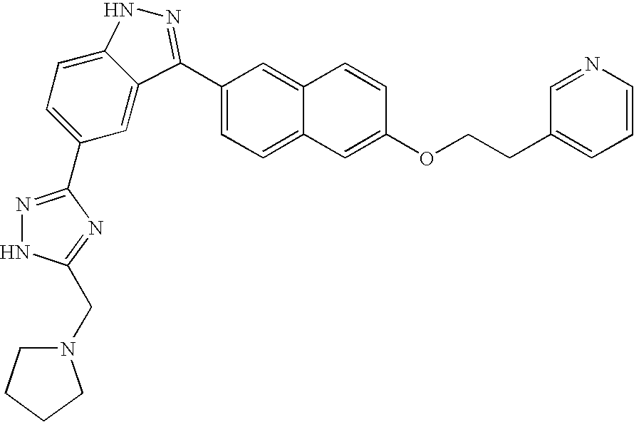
C1(C2=NNC3=CC=C(C4=NNC(CN5CCCC5)=N4)C=C32)=CC=C2C(=C1)C=CC(OCCC1=CC=CN=C1)=C2
